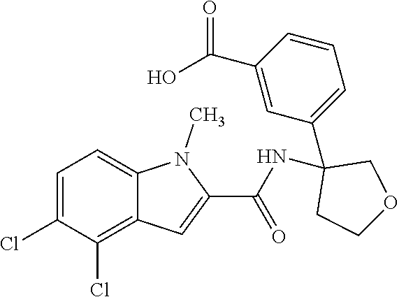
C1=C(Cl)C(Cl)=C2C(=C1)N(C)C(C(NC1(C3=CC=CC(C(=O)O)=C3)CCOC1)=O)=C2
